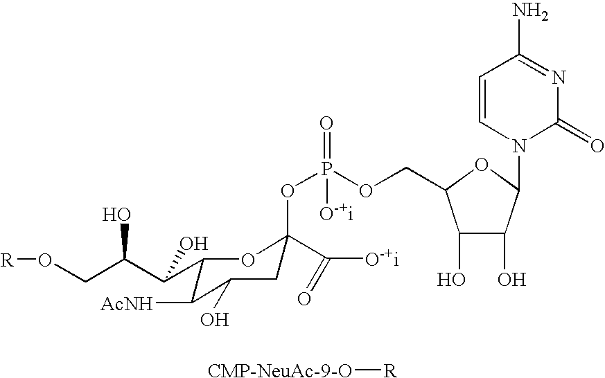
C1=CN(C2C(O)C(O)C(COP(OC3(C([O-+i])=O)CC(O)C([AcNH])C(C(C(CO[R])O)O)O3)(=O)[O-+i])O2)C(=O)N=C1N.[CMP-NeuAc-9-O][R]
